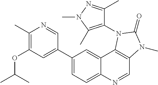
C1(C)=C(OC(C)C)C=C(C2=CC=C3C(=C2)C2=C(C=N3)N(C)C(=O)N2C2=C(C)N(C)N=C2C)C=N1
